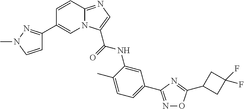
C1=CN(C)N=C1C1=CN2C(=NC=C2C(=O)NC2=CC(C3=NOC(C4CC(F)(F)C4)=N3)=CC=C2C)C=C1
